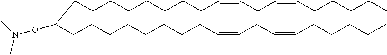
CCCCCC=CCC=CCCCCCCCCC(CCCCCCCCC=CCC=CCCCCC)ON(C)C
